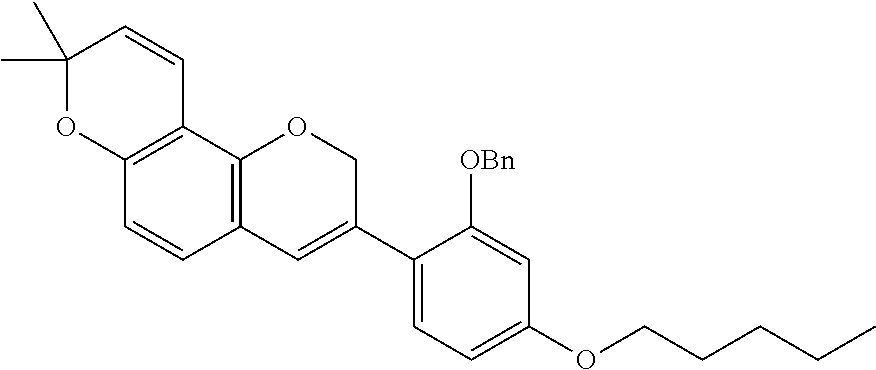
C1(C)(C)OC2=C(C=C1)C1=C(C=C2)C=C(C2=CC=C(OCCCCC)C=C2[OBn])CO1
